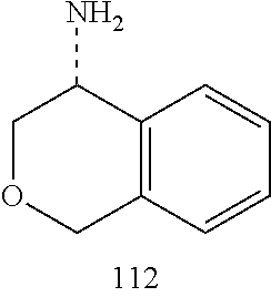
C1OCC2=C(C1N)C=CC=C2
